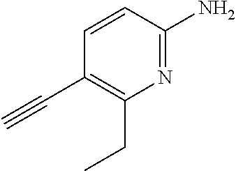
N1=C(N)C=CC(C#C)=C1CC
